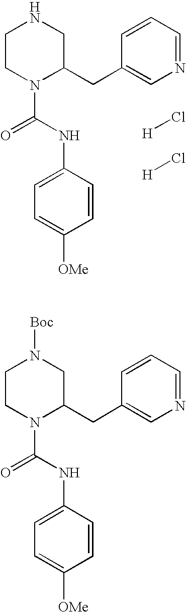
[H]Cl.[H]Cl.C1CN(C(=O)NC2=CC=C([OMe])C=C2)C(CC2=CN=CC=C2)CN1.[Boc]N1CCN(C(=O)NC2=CC=C([OMe])C=C2)C(CC2=CN=CC=C2)C1
